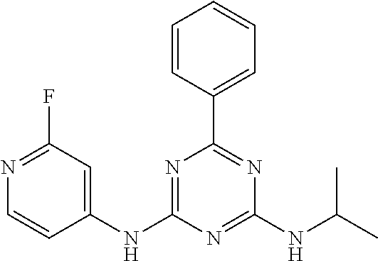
C1(NC2=NC(C3=CC=CC=C3)=NC(NC(C)C)=N2)=CC(F)=NC=C1
